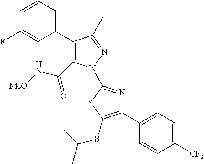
C1(C2=CC=CC(F)=C2)=C(C(N[MeO])=O)N(C2=NC(C3=CC=C([CF3])C=C3)=C(SC(C)C)S2)N=C1C
